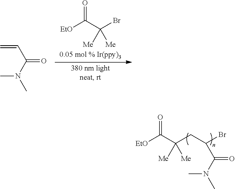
[EtO]C(C(CC(Br)C(N(C)C)=O)([Me])[Me])=O.O=C(C([Me])(Br)[Me])[EtO].C(=O)(N(C)C)C=C
